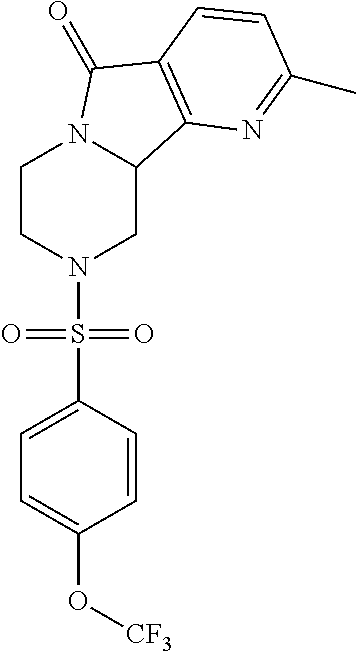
C1CN(S(C2=CC=C(O[CF3])C=C2)(=O)=O)CC2N1C(=O)C1=C2N=C(C)C=C1
